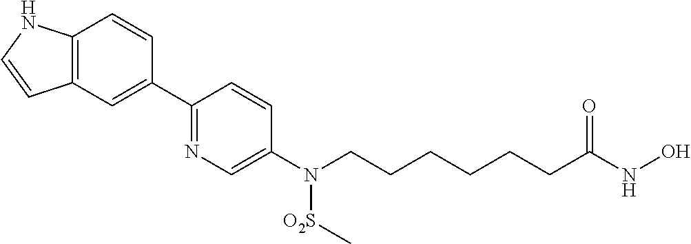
C12=C(C=C(C3=NC=C(N(CCCCCCC(NO)=O)[O2S]C)C=C3)C=C1)C=CN2
